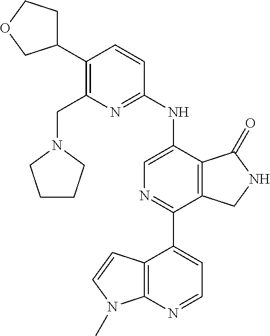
C1(C2CCOC2)=C(CN2CCCC2)N=C(NC2=CN=C(C3=CC=NC4=C3C=CN4C)C3=C2C(=O)NC3)C=C1
